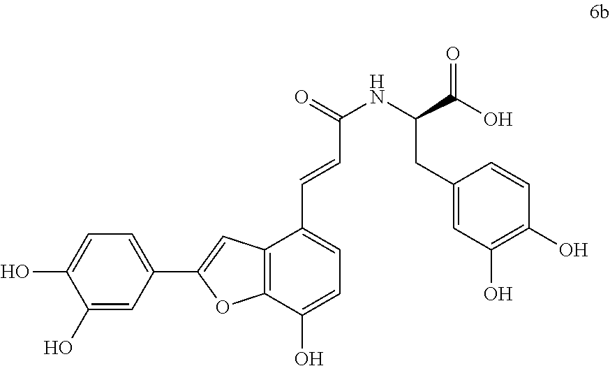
C12=C(C(O)=CC=C1C=CC(NC(C(O)=O)CC1=CC(O)=C(O)C=C1)=O)OC(C1=CC=C(O)C(O)=C1)=C2
